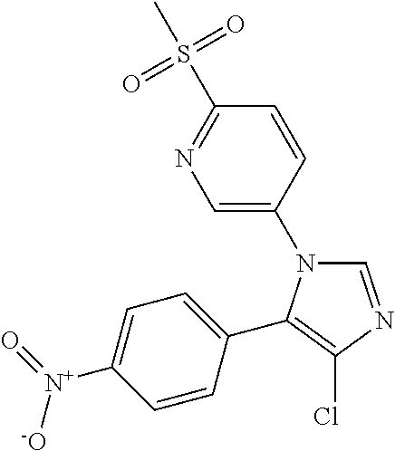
C1=C(N2C=NC(Cl)=C2C2=CC=C([N+]([-O])=O)C=C2)C=CC(S(C)(=O)=O)=N1
